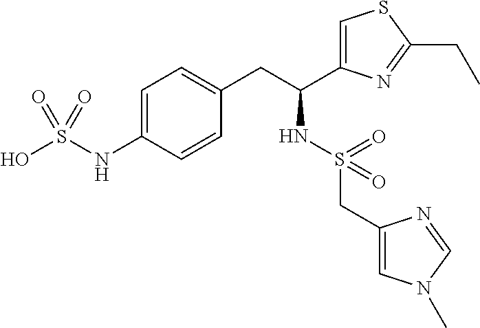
C1=C(NS(O)(=O)=O)C=CC(CC(C2=CSC(CC)=N2)NS(=O)(CC2=CN(C)C=N2)=O)=C1
